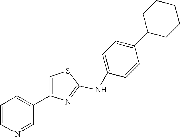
N(C1=NC(C2=CC=CN=C2)=CS1)C1=CC=C(C2CCCCC2)C=C1
